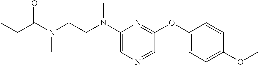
C1=NC=C(N(CCN(C(CC)=O)C)C)N=C1OC1=CC=C(OC)C=C1
